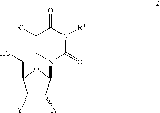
C1([Y])C([A])C(N2C(=O)N([R3])C(=O)C([R4])=C2)OC1CO
